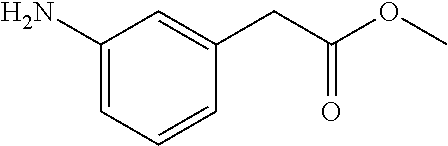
C1(N)=CC=CC(CC(OC)=O)=C1
